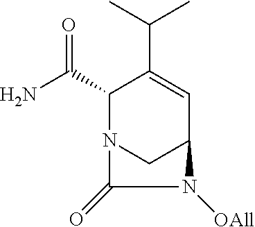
NC(C1N2CC(C=C1C(C)C)N([OAll])C2=O)=O
